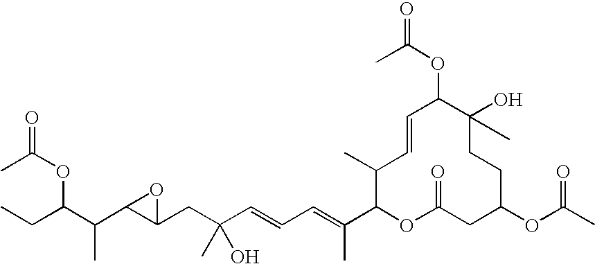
CCC(C(C1C(CC(C=CC=C(C2OC(=O)CC(OC(C)=O)CCC(O)(C)C(OC(C)=O)C=CC2C)C)(O)C)O1)C)OC(C)=O
